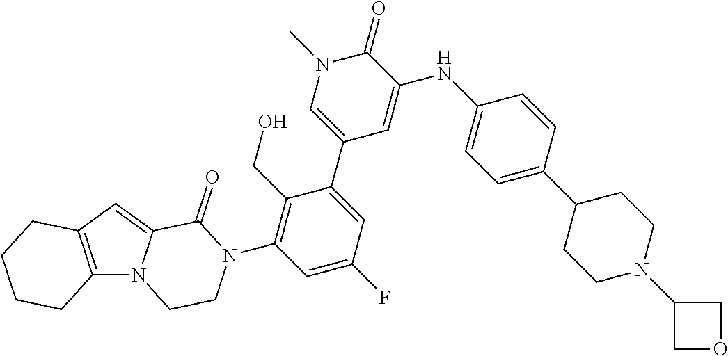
C12=C(N3C(=C1)C(=O)N(C1=C(CO)C(C4=CN(C)C(=O)C(NC5=CC=C(C6CCN(C7COC7)CC6)C=C5)=C4)=CC(F)=C1)CC3)CCCC2
